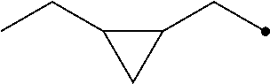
C1(CC)C(CC)C1
